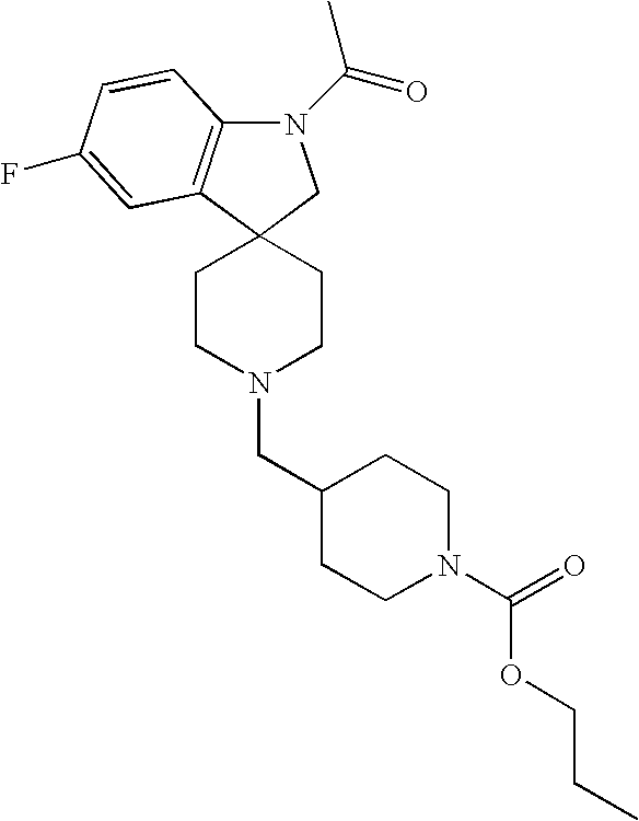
C12(CCN(CC3CCN(C(=O)OCCC)CC3)CC1)CN(C(=O)C)C1=C2C=C(F)C=C1
